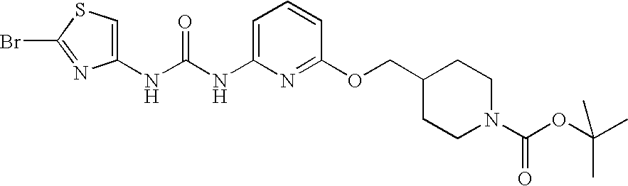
N(C(NC1=CC=CC(OCC2CCN(C(OC(C)(C)C)=O)CC2)=N1)=O)C1=CSC(Br)=N1
